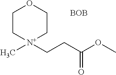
C1C[N+](C)(CCC(OC)=O)CCO1.[BOB]
